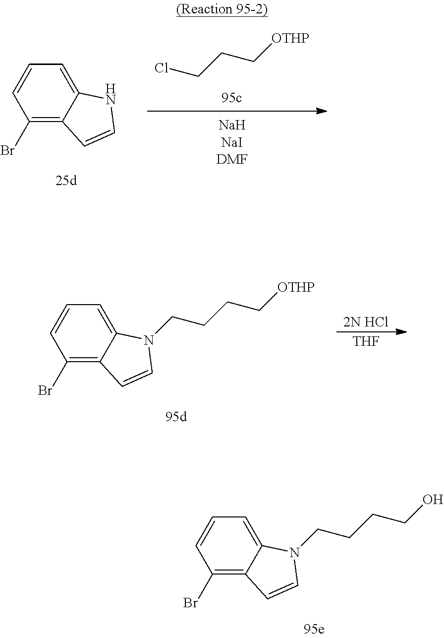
C1(Br)=C2C(=CC=C1)NC=C2.ClCCC[OTHP].C1(Br)=C2C(=CC=C1)N(CCCC[OTHP])C=C2.[2N HCl].[THF].C1(Br)=C2C(=CC=C1)N(CCCCO)C=C2
